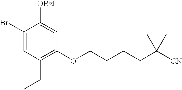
BrC1=CC(CC)=C(OCCCCC([CN])(C)C)C=C1[OBzl]
